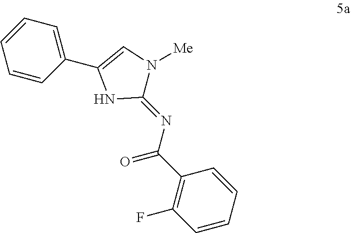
C1=CC=CC(C(N=C2N([Me])C=C(C3=CC=CC=C3)N2)=O)=C1F
